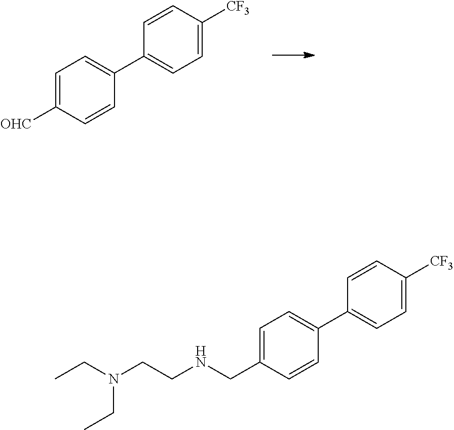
C1=C([OHC])C=CC(C2=CC=C([CF3])C=C2)=C1.C1=C(CNCCN(CC)CC)C=CC(C2=CC=C([CF3])C=C2)=C1
